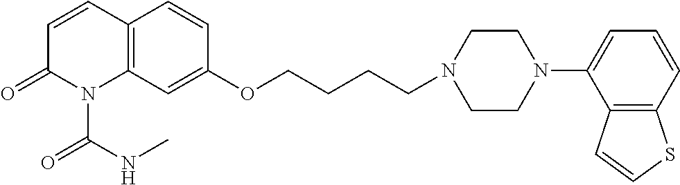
C12=C(C=C(OCCCCN3CCN(C4=CC=CC5=C4C=CS5)CC3)C=C1)N(C(NC)=O)C(=O)C=C2
